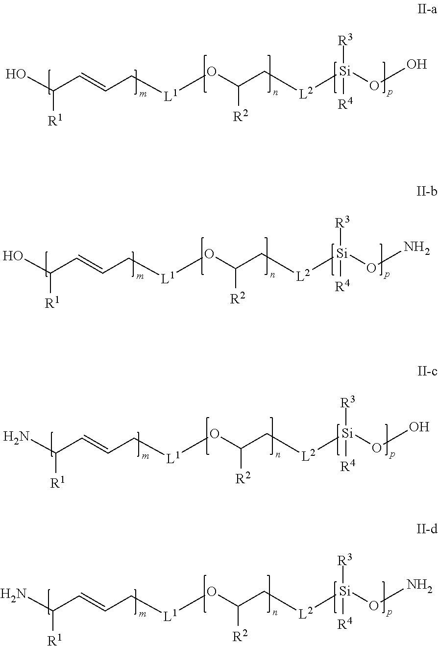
OC([R1])C=CC[L1]OC(C[L2][Si](OO)([R4])[R3])[R2].OC([R1])C=CC[L1]OC(C[L2][Si](ON)([R4])[R3])[R2].NC([R1])C=CC[L1]OC(C[L2][Si](OO)([R4])[R3])[R2].NC([R1])C=CC[L1]OC(C[L2][Si](ON)([R4])[R3])[R2]
